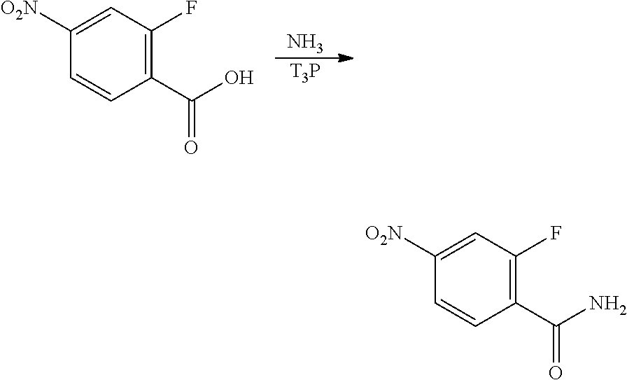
C1([O2N])=CC(F)=C(C(N)=O)C=C1.C1([O2N])=CC(F)=C(C(O)=O)C=C1.[T3P].N
